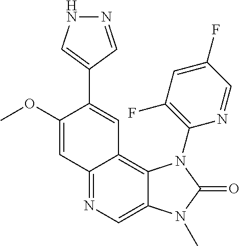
C1(OC)=CC2=NC=C3C(=C2C=C1C1=CNN=C1)N(C1=C(F)C=C(F)C=N1)C(=O)N3C
